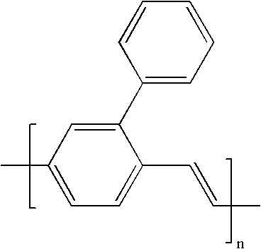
CC1=CC=C(C=CC)C(C2=CC=CC=C2)=C1
